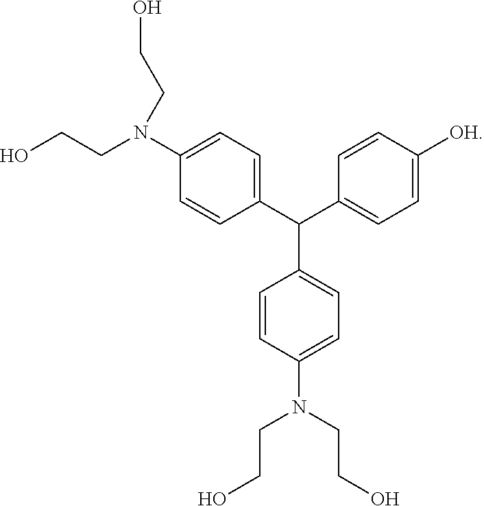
C1=C(C(C2=CC=C([OH])C=C2)C2=CC=C(N(CCO)CCO)C=C2)C=CC(N(CCO)CCO)=C1
